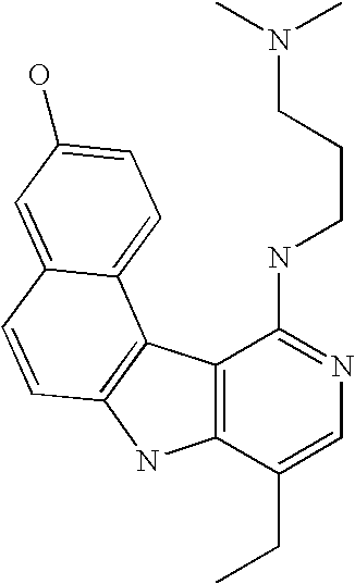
C12=C(C(CC)=CN=C1NCCCN(C)C)NC1=C2C2=CC=C(O)C=C2C=C1
